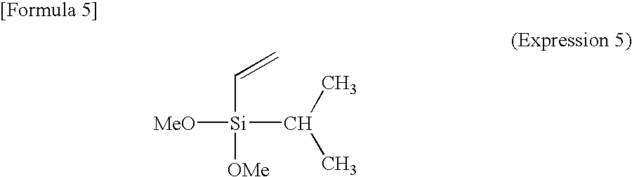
[MeO][Si](C(C)C)(C=C)[OMe]
